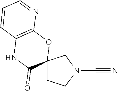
C12(CCN(C#N)C1)OC1=C(NC2=O)C=CC=N1
